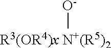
[O-][R3(OR4)x N+(R5)2]
